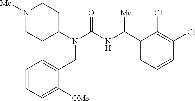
N1([Me])CCC(N(C(=O)NC(C2=CC=CC(Cl)=C2Cl)[Me])CC2=CC=CC=C2[OMe])CC1
